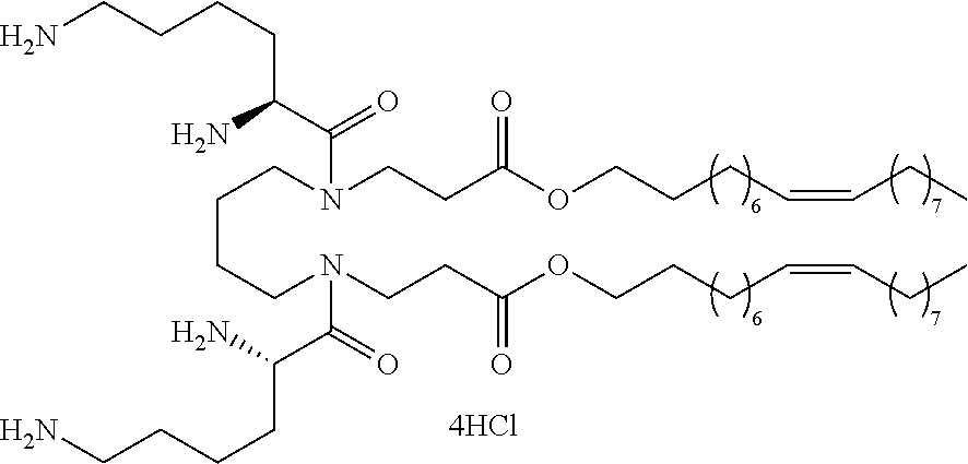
C(CCCN(CCC(OCCCC=CCC)=O)C(=O)C(N)CCCCN)N(CCC(OCCCC=CCC)=O)C(C(CCCCN)N)=O
